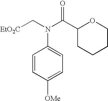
[EtO2C]CN(C(C1CCCCO1)=O)C1=CC=C([OMe])C=C1
